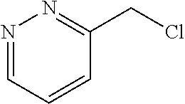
N1=CC=CC(CCl)=N1
